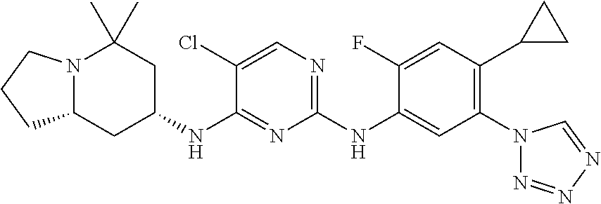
N12C(CC(NC3=NC(NC4=CC(N5N=NN=C5)=C(C5CC5)C=C4F)=NC=C3Cl)CC1(C)C)CCC2
